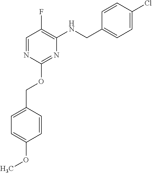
C1=C(COC2=NC(NCC3=CC=C(Cl)C=C3)=C(F)C=N2)C=CC(OC)=C1
